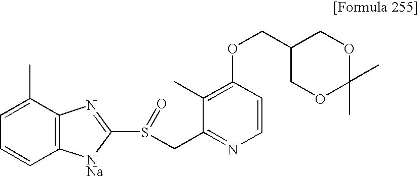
C(OC1=C(C)C(CS(=O)C2=NC3=C(C=CC=C3C)[NNa]2)=NC=C1)C1COC(C)(C)OC1
